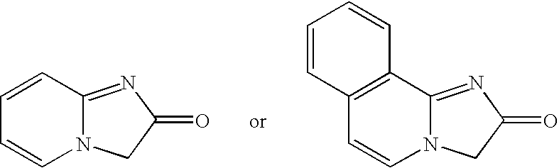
C1=CC2=NC(=O)CN2C=C1.C1=CC2=C(C=C1)C1=NC(=O)CN1C=C2
